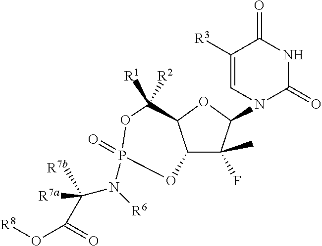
C12C(F)(C)C(N3C(=O)NC(=O)C([R3])=C3)OC1C([R1])([R2])OP(=O)(N([R6])C([R7a])([R7b])C(=O)O[R8])O2
